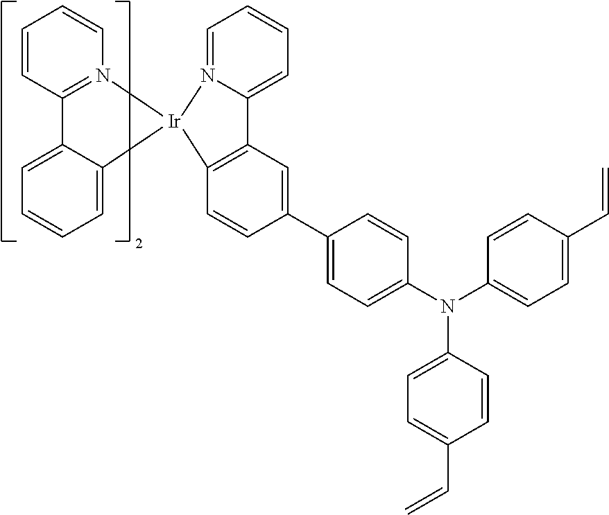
C1=CC2=N(C=C1)[Ir]1(C3=CC=CC=C23)N2=CC=CC=C2C2=C1C=CC(C1=CC=C(N(C3=CC=C(C=C)C=C3)C3=CC=C(C=C)C=C3)C=C1)=C2
